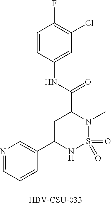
N1=CC=CC(C2NS(=O)(=O)N(C)C(C(NC3=CC(Cl)=C(F)C=C3)=O)C2)=C1.[HBV-CSU-033]
